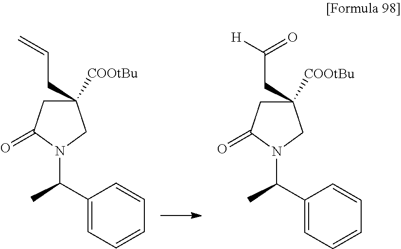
C1(C(C)N2CC(CC=C)([COOtBu])CC2=O)=CC=CC=C1.C1(C(C)N2CC(CC([H])=O)([COOtBu])CC2=O)=CC=CC=C1
